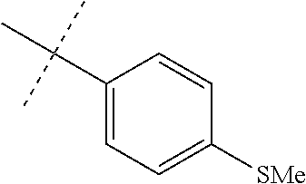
C1(C(C)(C)C)=CC=C([SMe])C=C1
